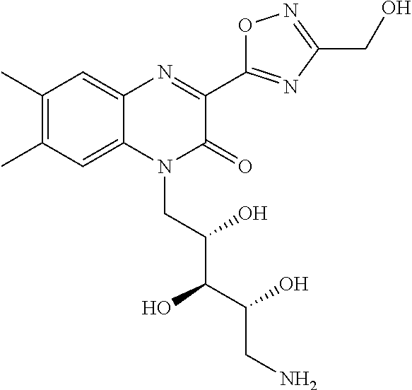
C1(C)=C(C)C=C2C(=C1)N=C(C1=NC(CO)=NO1)C(=O)N2CC(C(C(CN)O)O)O
